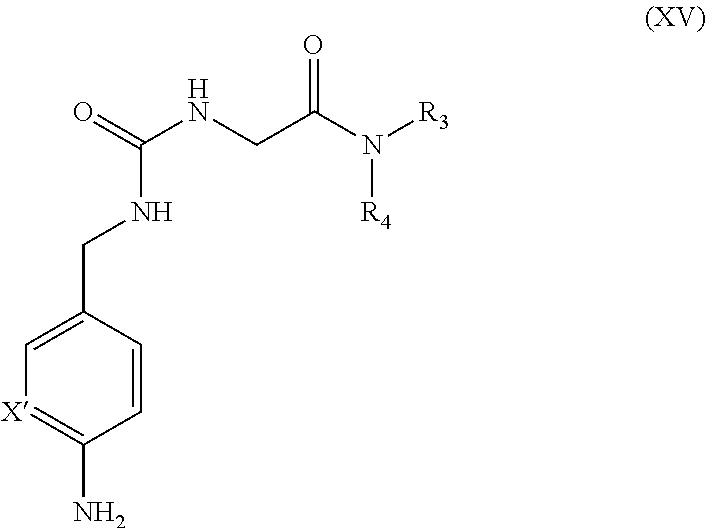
[X]1=C(N)C=CC(CNC(NCC(N([R3])[R4])=O)=O)=C1
